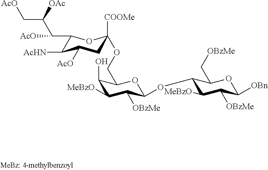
C1(C(C(C[AcO])[OAc])[AcO])C([AcHN])C([AcO])CC([COOMe])(OCC2C(O)C([MeBzO])C([OBzMe])C(OC3C([MeBzO])C([OBzMe])C([OBn])OC3C[OBzMe])O2)O1
